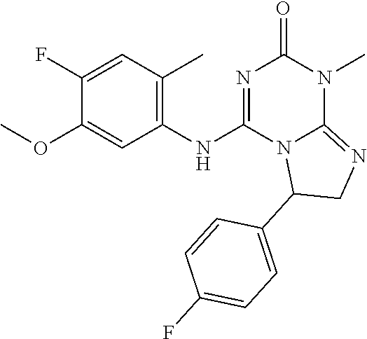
C1(F)=CC(C)=C(NC2=NC(=O)N(C)C3=NCC(C4=CC=C(F)C=C4)N23)C=C1OC
